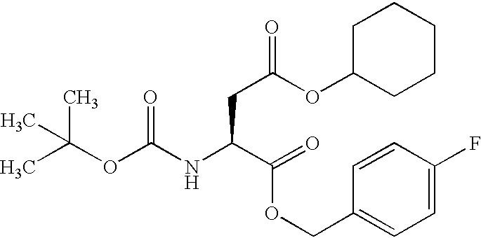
CC(OC(NC(C(OCC1=CC=C(F)C=C1)=O)CC(OC1CCCCC1)=O)=O)(C)C
